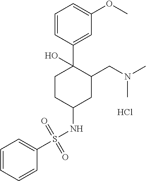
Cl.S(NC1CCC(C2=CC(OC)=CC=C2)(O)C(CN(C)C)C1)(=O)(=O)C1=CC=CC=C1
